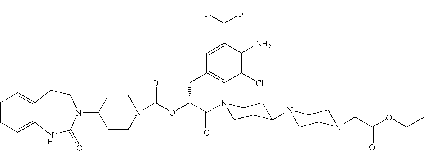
C12=CC=CC=C1NC(=O)N(C1CCN(C(OC(C(=O)N3CCC(N4CCN(CC(OCC)=O)CC4)CC3)CC3=CC(Cl)=C(N)C(C(F)(F)F)=C3)=O)CC1)CC2
